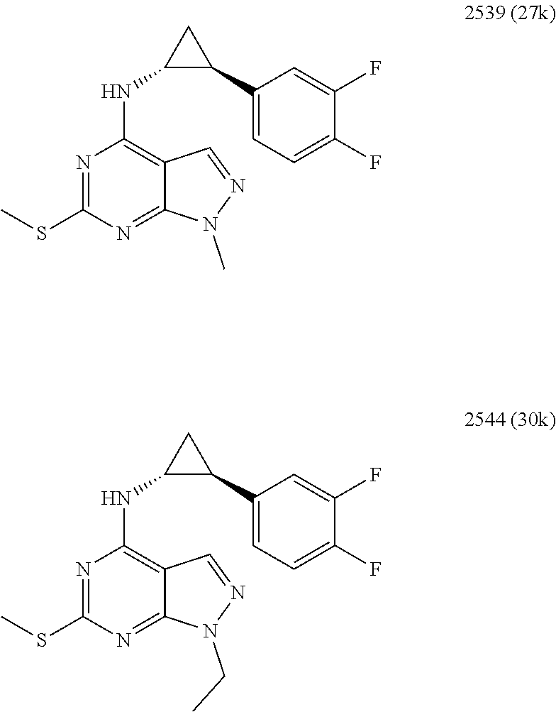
N1(C)N=CC2=C(NC3C(C4=CC=C(F)C(F)=C4)C3)N=C(SC)N=C12.N1(CC)N=CC2=C(NC3C(C4=CC=C(F)C(F)=C4)C3)N=C(SC)N=C12
